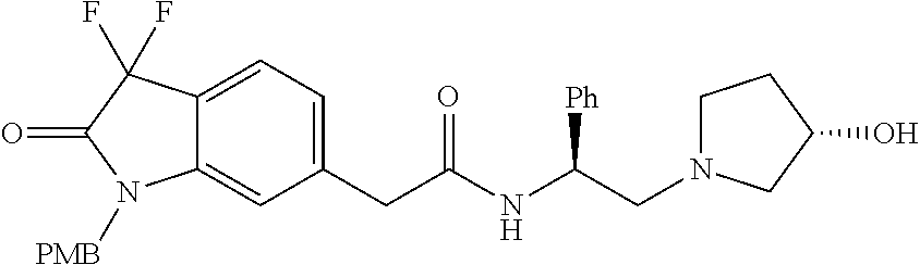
C1(CC(NC(CN2CCC(O)C2)[Ph])=O)=CC=C2C(=C1)N([PMB])C(=O)C2(F)F
